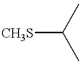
[CH3S]C(C)C
